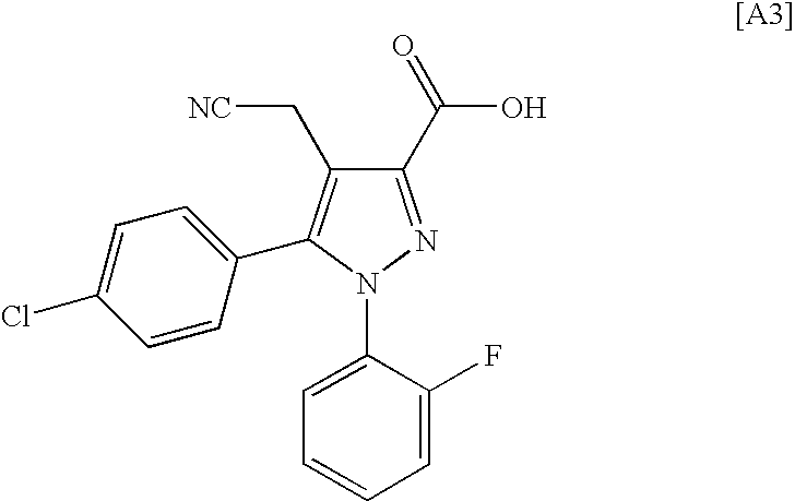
C1(C(=O)O)=NN(C2=CC=CC=C2F)C(C2=CC=C(Cl)C=C2)=C1C[NC]
